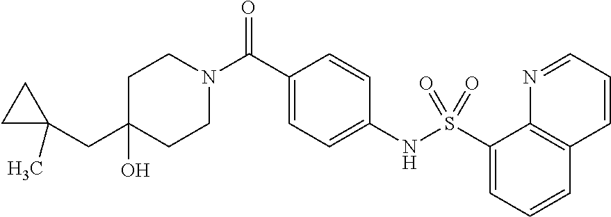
C1(O)(CC2(C)CC2)CCN(C(C2=CC=C(NS(C3=CC=CC4=C3N=CC=C4)(=O)=O)C=C2)=O)CC1
